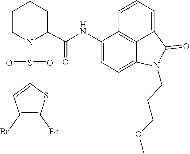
C1=C2C(=O)N(CCCOC)C3=CC=C(NC(C4CCCCN4S(=O)(C4=CC(Br)=C(Br)S4)=O)=O)C(=C23)C=C1
